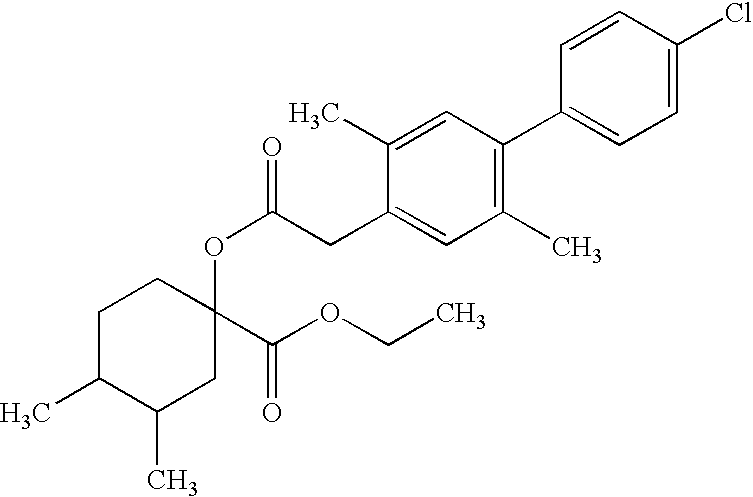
C1C(C)C(C)CC(OC(=O)CC2=CC(C)=C(C3=CC=C(Cl)C=C3)C=C2C)(C(OCC)=O)C1
